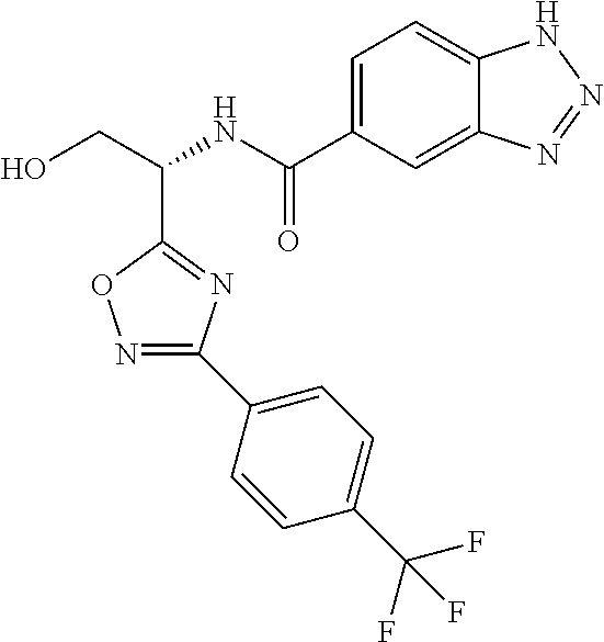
N1=C(C2=CC=C(C(F)(F)F)C=C2)N=C(C(NC(C2=CC=C3C(=C2)N=NN3)=O)CO)O1
